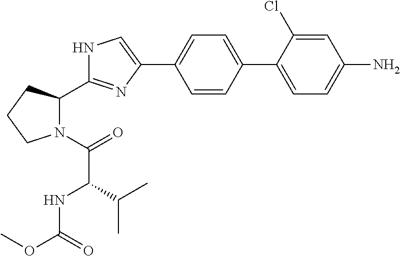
C1=CC(C2=CC=C(N)C=C2Cl)=CC=C1C1=CNC(C2N(C(=O)C(NC(OC)=O)C(C)C)CCC2)=N1
